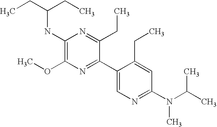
CCC(CC)NC1=C(OC)N=C(C2=CN=C(N(C(C)C)C)C=C2CC)C(CC)=N1
